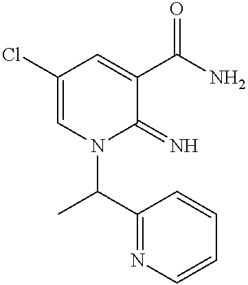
C1(Cl)=CN(C(C)C2=NC=CC=C2)C(=N)C(C(N)=O)=C1
